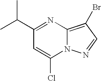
CC(C1=NC2=C(Br)C=NN2C(Cl)=C1)C
